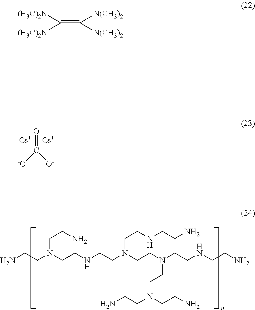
NCCN(CCNCCN(CCN(CCNCCN)CCN(CCN)CCN)CCNCCN)CCN.O=C([O-])[-O].[Cs].[Cs].C(=C([N(CH3)2])[N(CH3)2])([(H3C)2N])[(H3C)2N]
